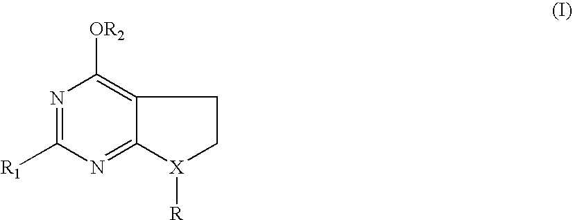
N1=C([R1])N=C2C(=C1[OR2])CC[X]2[R]
